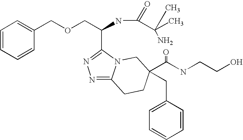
C(NC(=O)C(C)(C)N)(COCC1=CC=CC=C1)C1=NN=C2N1CC(C(NCCO)=O)(CC1=CC=CC=C1)CC2
